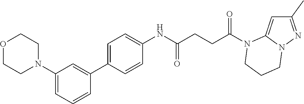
C1(C)=NN2C(=C1)N(C(CCC(NC1=CC=C(C3=CC(N4CCOCC4)=CC=C3)C=C1)=O)=O)CCC2
